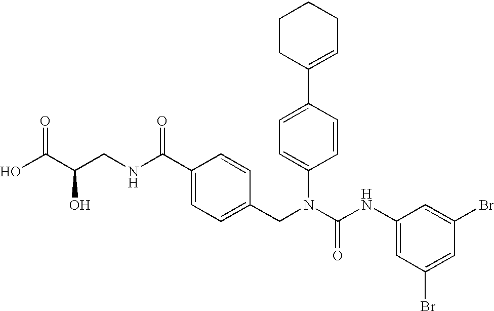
OC(C(CNC(C1=CC=C(CN(C(NC2=CC(Br)=CC(Br)=C2)=O)C2=CC=C(C3=CCCCC3)C=C2)C=C1)=O)O)=O
